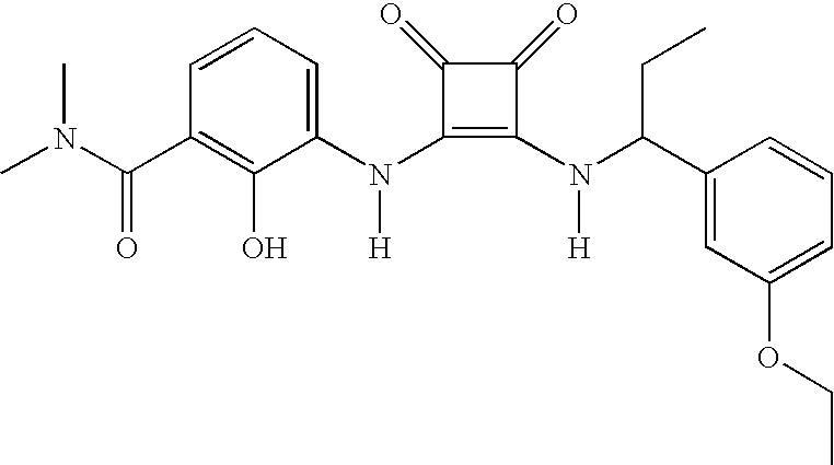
C(C1=C(O)C(N(C2=C(N([H])C(C3=CC(OCC)=CC=C3)CC)C(=O)C2=O)[H])=CC=C1)(=O)N(C)C
